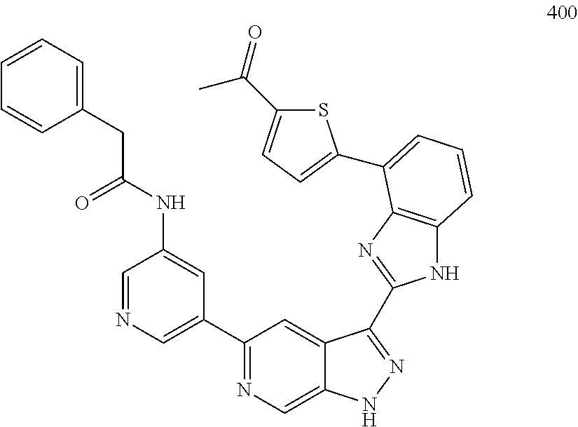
C1=NC=C(C2=NC=C3C(=C2)C(C2=NC4=C(N2)C=CC=C4C2=CC=C(C(C)=O)S2)=NN3)C=C1NC(=O)CC1=CC=CC=C1
